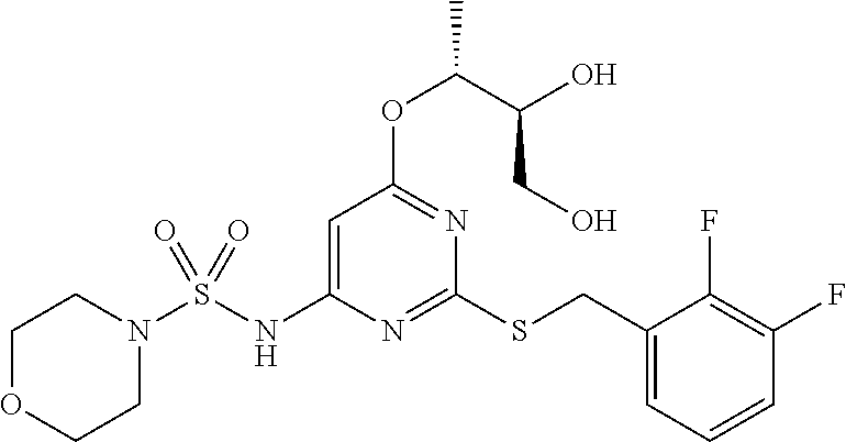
C1(CSC2=NC(NS(N3CCOCC3)(=O)=O)=CC(OC(C(CO)O)C)=N2)=CC=CC(F)=C1F
